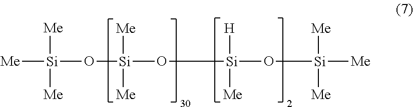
[Me][Si]([Me])([Me])O[Si](O[Si](O[Si]([Me])([Me])[Me])([H])[Me])([Me])[Me]
